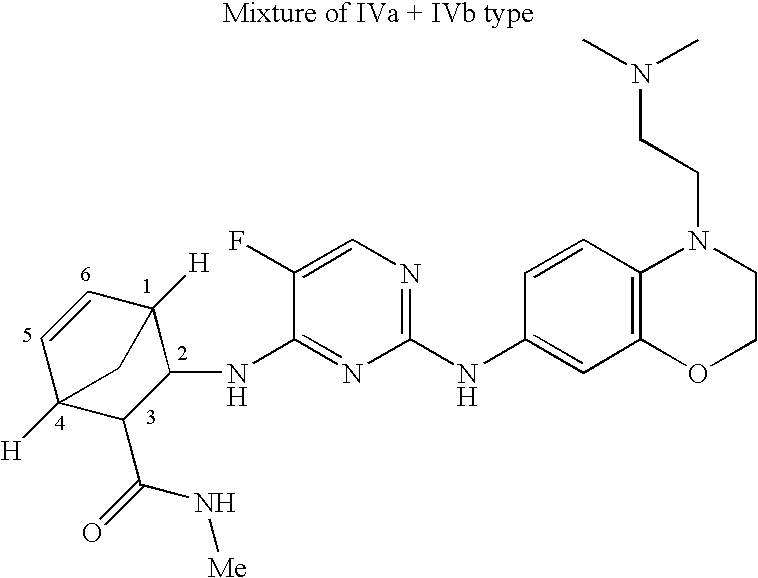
C1=CC2([H])C(NC3=NC(NC4=CC5=C(C=C4)N(CCN(C)C)CCO5)=NC=C3F)C(C(=O)N[Me])C1([H])C2
